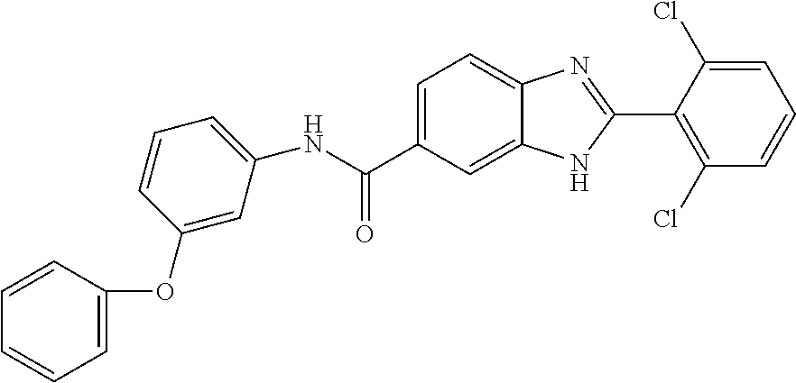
N(C(C1=CC=C2C(=C1)NC(C1=C(Cl)C=CC=C1Cl)=N2)=O)C1=CC=CC(OC2=CC=CC=C2)=C1
